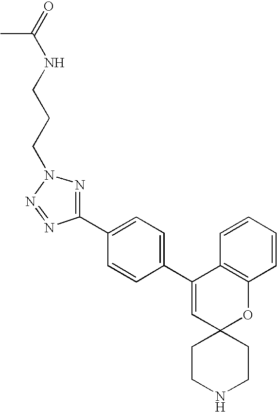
C1(C2=CC=C(C3=CC4(OC5=C3C=CC=C5)CCNCC4)C=C2)=NN(CCCNC(=O)C)N=N1
